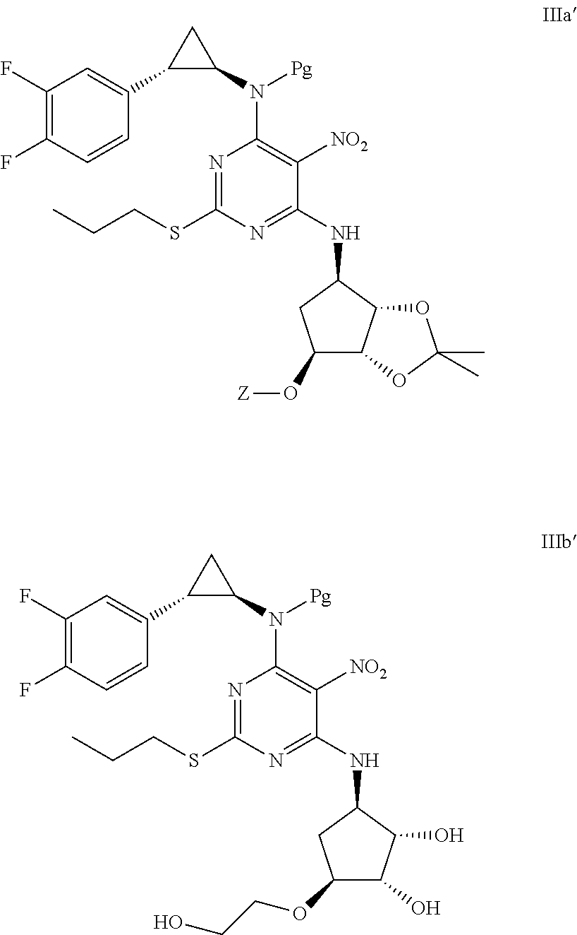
C1(F)=C(F)C=CC(C2C(N([Pg])C3=C([NO2])C(NC4CC(O[Z])C5C4OC(C)(C)O5)=NC(SCCC)=N3)C2)=C1.C1(F)=C(F)C=CC(C2C(N([Pg])C3=C([NO2])C(NC4CC(OCCO)C(O)C4O)=NC(SCCC)=N3)C2)=C1
